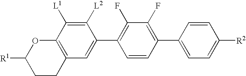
C1([R1])CCC2=C(O1)C([L1])=C([L2])C(C1=C(F)C(F)=C(C3=CC=C([R2])C=C3)C=C1)=C2
